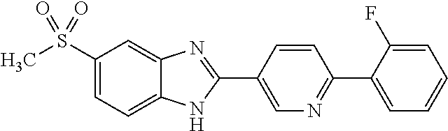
C1(S(C)(=O)=O)=CC=C2C(=C1)N=C(C1=CN=C(C3=CC=CC=C3F)C=C1)N2
